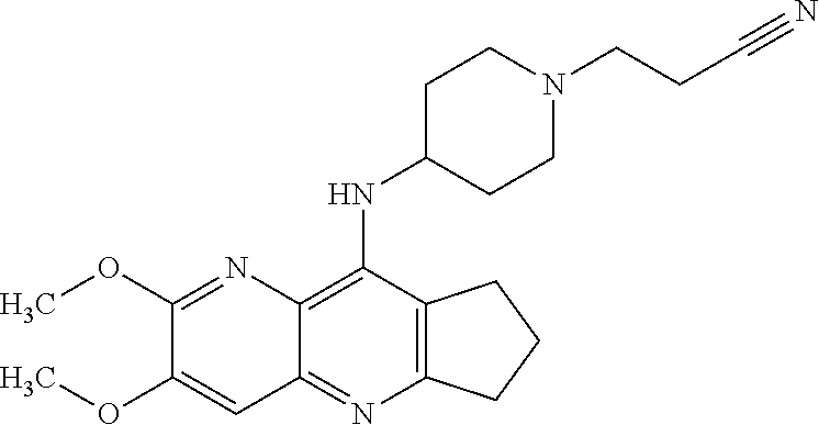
C12=C(C(NC3CCN(CCC#N)CC3)=C3C(=N1)C=C(OC)C(OC)=N3)CCC2
